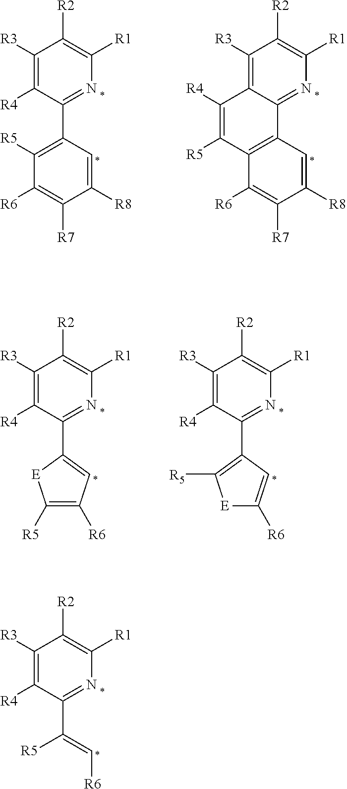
C1([R3])=C([R4])C(C2=C([R5])C([R6])=C([R7])C([R8])=C2)=NC([R1])=C1[R2].C1([R3])=C2C(=NC([R1])=C1[R2])C1=C(C([R6])=C([R7])C([R8])=C1)C([R5])=C2[R4].C1([R3])=C([R4])C(C2=CC([R6])=C([R5])[E]2)=NC([R1])=C1[R2].C1([R3])=C([R4])C(C2=C([R5])[E]C([R6])=C2)=NC([R1])=C1[R2].C1([R3])=C([R4])C(C([R5])=C[R6])=NC([R1])=C1[R2]
